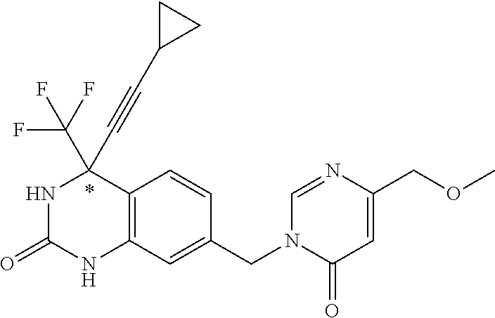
N1C(=O)NC2=C(C1(C#CC1CC1)C(F)(F)F)C=CC(CN1C(=O)C=C(COC)N=C1)=C2
